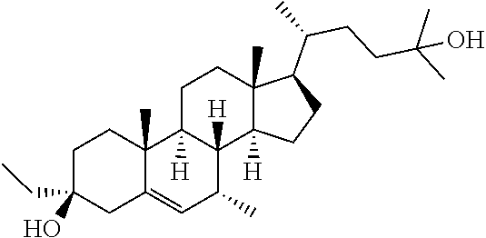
C1(C)C=C2CC(CC)(O)CCC2(C)C2([H])C1([H])C1([H])C(C)(CC2)C(C(CCC(C)(O)C)C)CC1
